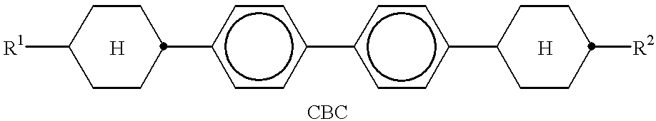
[R1]C1CCC(c2ccc(-c3ccc(C4CCC([R2])CC4)cc3)cc2)CC1.[H].[H]
